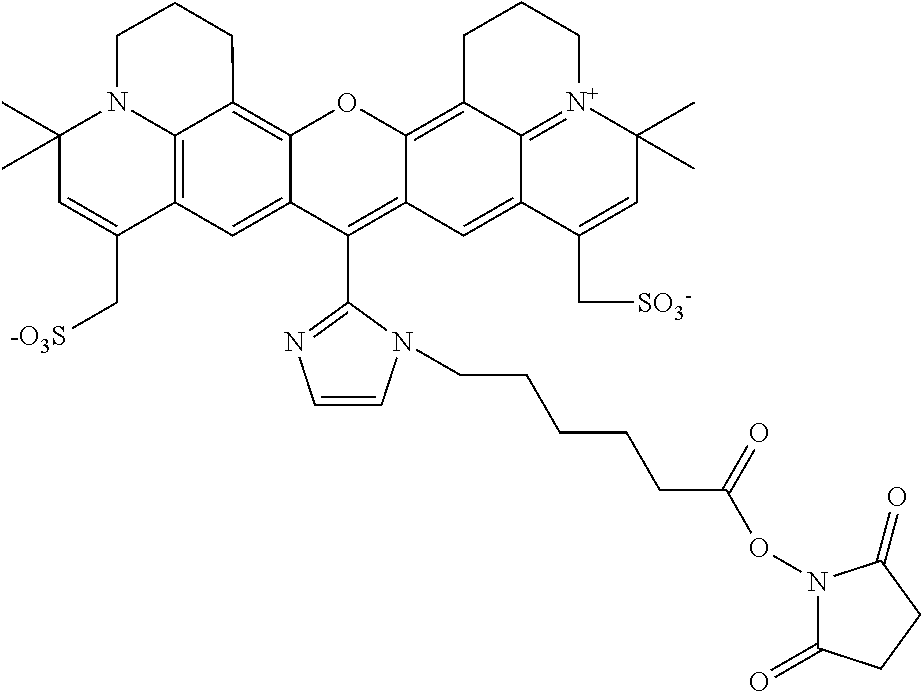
C12=C3C4=C(C=C1C(C1=NC=CN1CCCCCC(ON1C(=O)CCC1=O)=O)=C1C(=C5C6=[N+](C(C)(C)C=C(C[SO3-])C6=C1)CCC5)O2)C(C[-O3S])=CC(C)(C)N4CCC3
